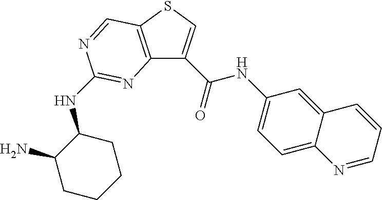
C12=C(SC=C1C(NC1=CC=C3C(=C1)C=CC=N3)=O)C=NC(NC1C(N)CCCC1)=N2
